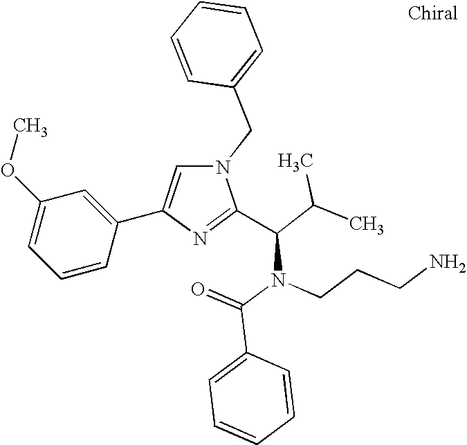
N1(CC2=CC=CC=C2)C=C(C2=CC(OC)=CC=C2)N=C1C(C(C)C)N(C(=O)C1=CC=CC=C1)CCCN
